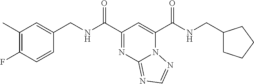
C1(C)=C(F)C=CC(CNC(=O)C2=NC3=NC=NN3C(C(=O)NCC3CCCC3)=C2)=C1
